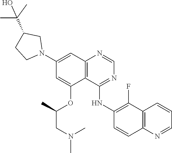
C1=NC2=C(C(OC(C)CN(C)C)=CC(N3CC(C(C)(C)O)CC3)=C2)C(NC2=C(F)C3=C(N=CC=C3)C=C2)=N1
